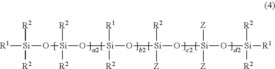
[R1][Si](O[Si](O[Si](O[Si](O[Si](O[Si]([R1])([R2])[R2])([Z])[Z])([R2])[Z])([R1])[R2])([R2])[R2])([R2])[R2]
